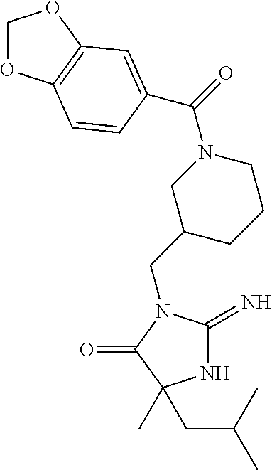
N1C(=N)N(CC2CN(C(=O)C3=CC4=C(OCO4)C=C3)CCC2)C(=O)C1(C)CC(C)C
